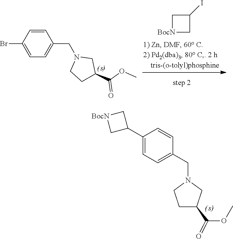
[BocN]1CC(I)C1.C1=C(Br)C=CC(CN2CCC(C(OC)=O)C2)=C1.C1(C2C[BocN]C2)=CC=C(CN2CCC(C(OC)=O)C2)C=C1
